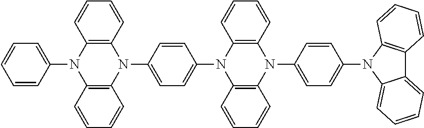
C1=CC(N2C3=C(N(C4=CC=C(N5C6=C(N(C7=CC=C(N8C9=CC=CC=C9C9=C8C=CC=C9)C=C7)C7=C5C=CC=C7)C=CC=C6)C=C4)C4=C2C=CC=C4)C=CC=C3)=CC=C1
